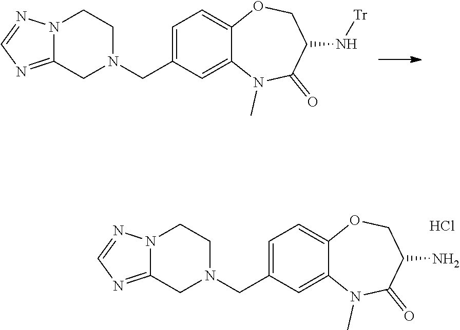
C12=CC=C(CN3CCN4C(=NC=N4)C3)C=C1N(C)C(=O)C(N[Tr])CO2.C12=CC=C(CN3CCN4C(=NC=N4)C3)C=C1N(C)C(=O)C(N)CO2.Cl
